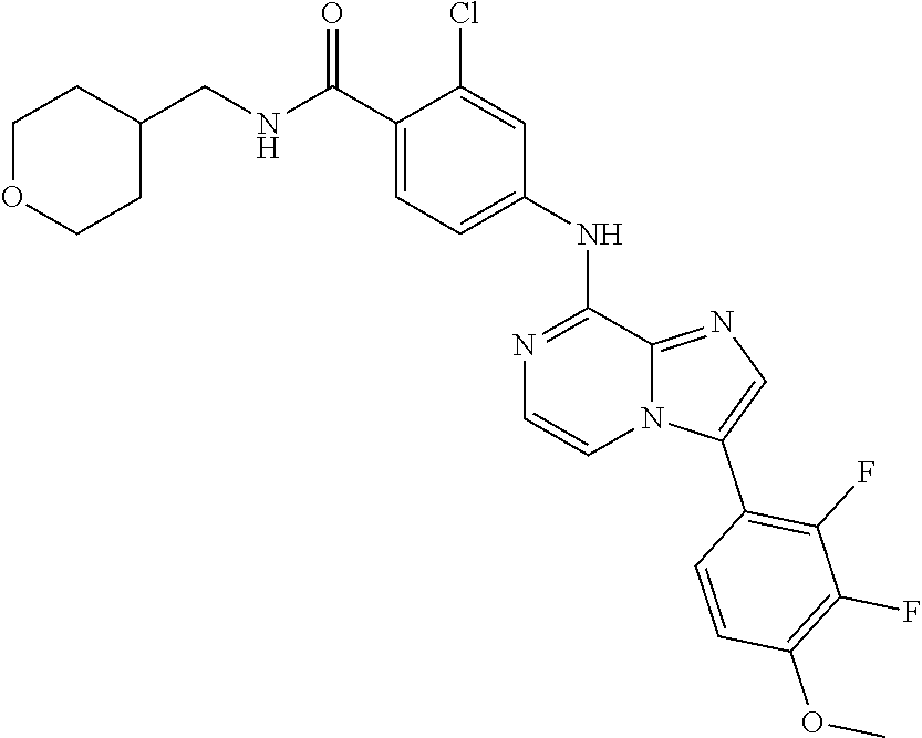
C1COCCC1CNC(C1=CC=C(NC2=NC=CN3C2=NC=C3C2=C(F)C(F)=C(OC)C=C2)C=C1Cl)=O
